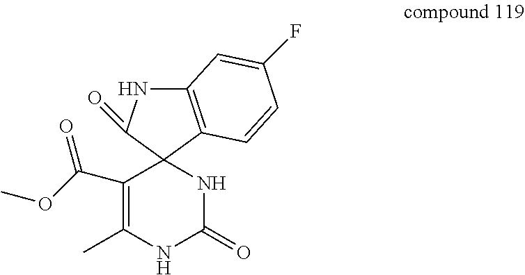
C12(NC(=O)NC(C)=C1C(OC)=O)C1=C(NC2=O)C=C(F)C=C1
